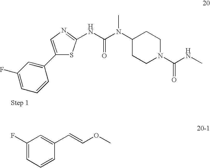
C1(F)=CC=CC(C2=CN=C(NC(N(C3CCN(C(NC)=O)CC3)C)=O)S2)=C1.C1(F)=CC=CC(C=COC)=C1
